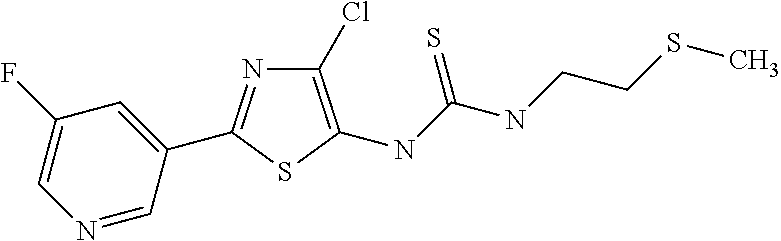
C1(Cl)=C(NC(NCCSC)=S)SC(C2=CC(F)=CN=C2)=N1
